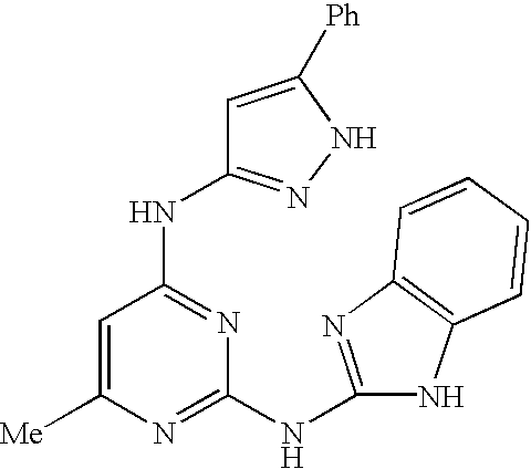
C1=C([Me])N=C(NC2=NC3=C(N2)C=CC=C3)N=C1NC1=NNC([Ph])=C1
